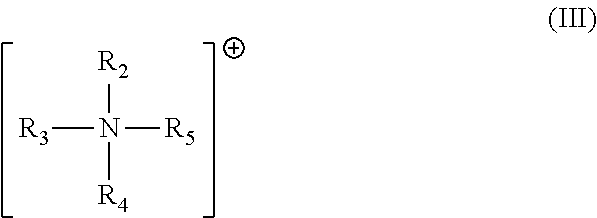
[R2]N([R4])([R5])[R3]
